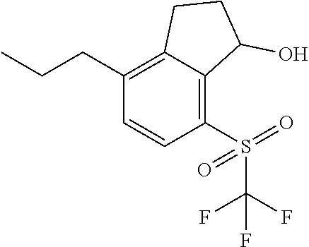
C(C)CC1=C2C(=C(S(=O)(=O)C(F)(F)F)C=C1)C(O)CC2
